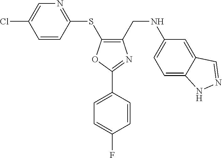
C1(CNC2=CC=C3C(=C2)C=NN3)=C(SC2=NC=C(Cl)C=C2)OC(C2=CC=C(F)C=C2)=N1
